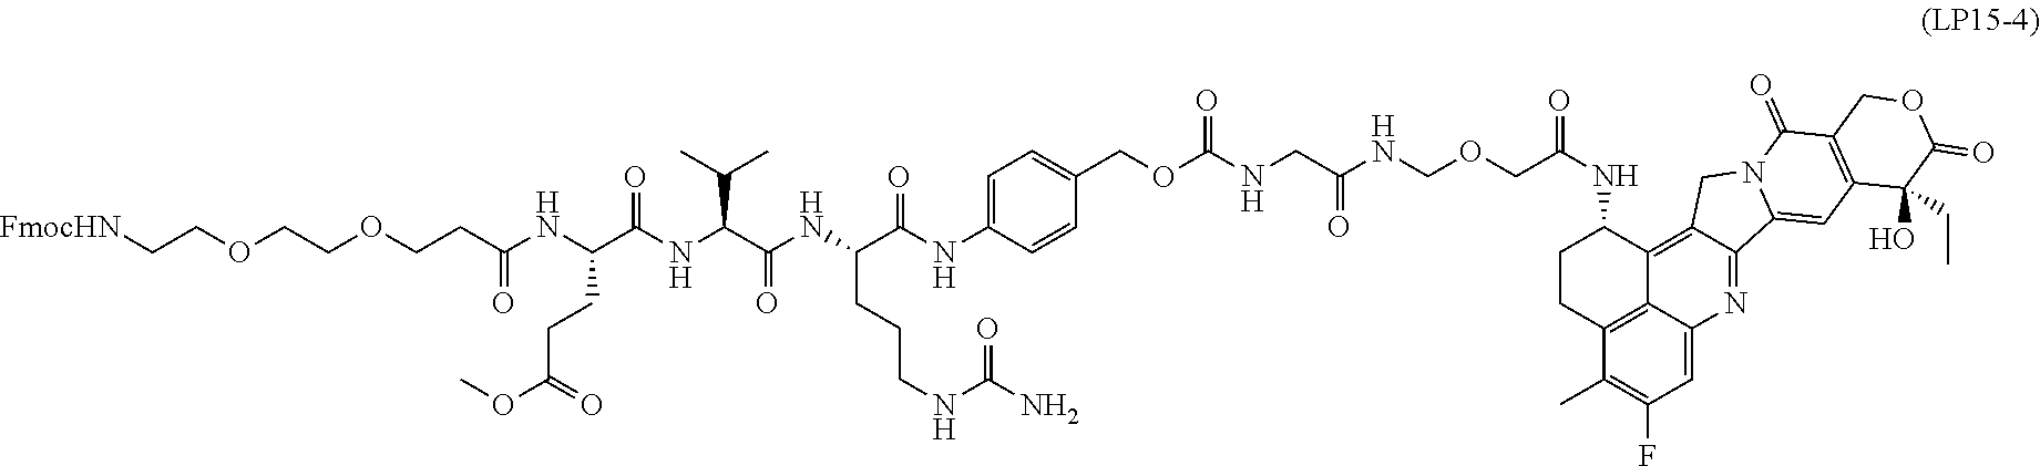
C(C(NC(C(NC(C(NC(C(NC1=CC=C(COC(NCC(NCOCC(NC2CCC3=C4C2=C2C(=NC4=CC(F)=C3C)C3=CC4=C(C(=O)N3C2)COC(=O)C4(O)CC)=O)=O)=O)C=C1)=O)CCCNC(N)=O)=O)C(C)C)=O)CCC(OC)=O)=O)COCCOCC[FmocHN]
